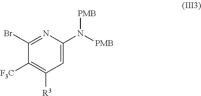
C1([F3C])=C([R3])C=C(N([PMB])[PMB])N=C1Br
